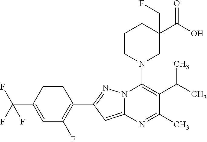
C1=CC(C(F)(F)F)=CC(F)=C1C1=NN2C(=C1)N=C(C)C(C(C)C)=C2N1CC(C(O)=O)(CF)CCC1
